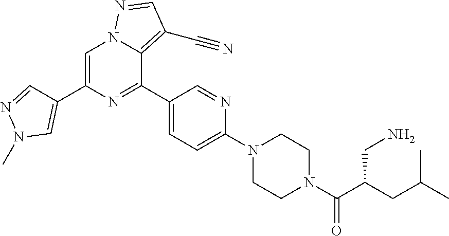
C(C(C(N1CCN(C2=CC=C(C3=NC(C4=CN(C)N=C4)=CN4C3=C(C#N)C=N4)C=N2)CC1)=O)CN)C(C)C
